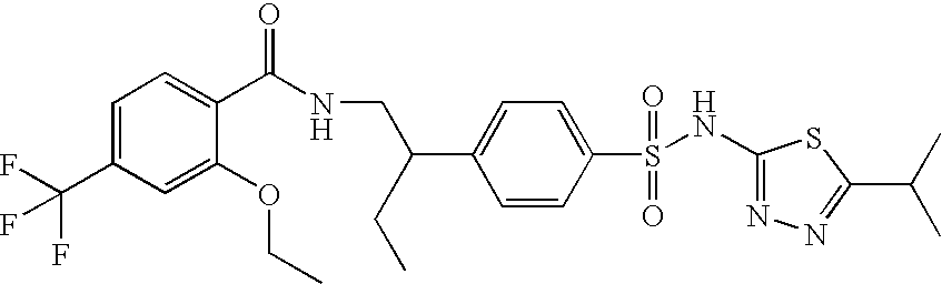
C1=C(C(F)(F)F)C=C(OCC)C(C(NCC(C2=CC=C(S(NC3=NN=C(C(C)C)S3)(=O)=O)C=C2)CC)=O)=C1
